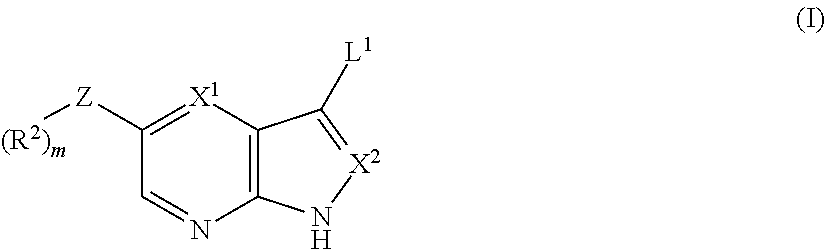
C12=C([X1]=C([Z][(R2)m])C=N1)C([L1])=[X2]N2
